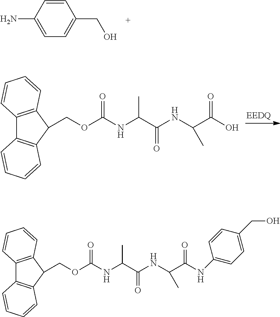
C1(N)=CC=C(CO)C=C1.C12=C(C(COC(NC(C(NC(C)C(=O)O)=O)C)=O)C3=C1C=CC=C3)C=CC=C2.C12=C(C(COC(NC(C(NC(C)C(=O)NC3=CC=C(CO)C=C3)=O)C)=O)C3=C1C=CC=C3)C=CC=C2
